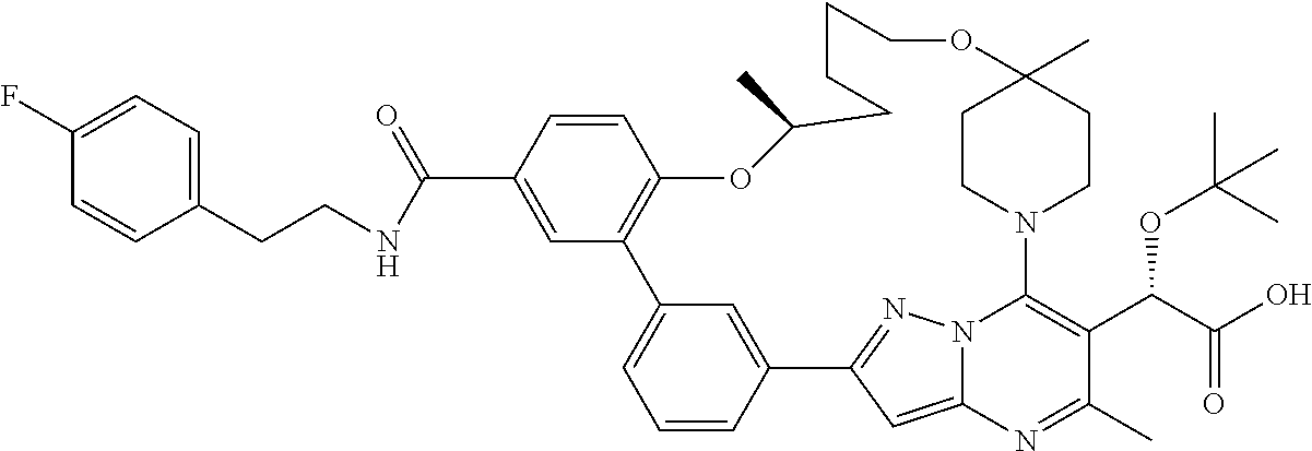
C1CN2CCC1(C)OCCCCC(C)OC1=C(C3=CC=CC(=C3)C3=NN4C2=C(C(C(O)=O)OC(C)(C)C)C(C)=NC4=C3)C=C(C(=O)NCCC2=CC=C(F)C=C2)C=C1
